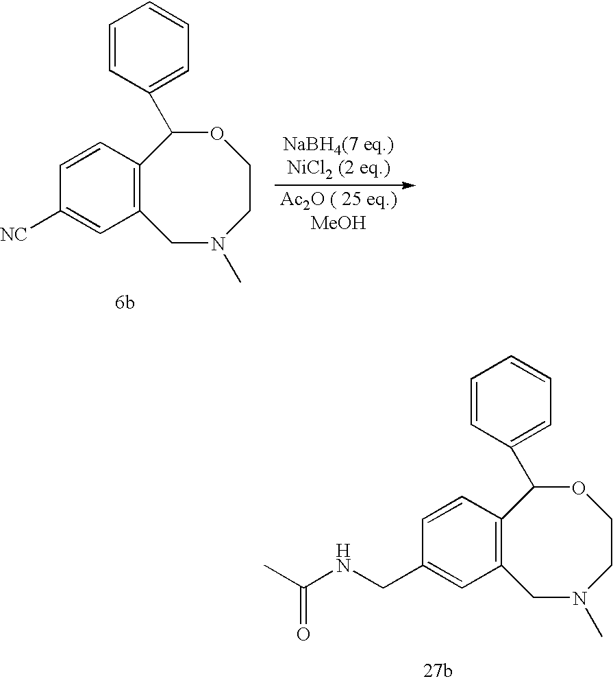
C12=C(C=CC([NC])=C1)C(C1=CC=CC=C1)OCCN(C)C2.C12=C(C=CC(CNC(C)=O)=C1)C(C1=CC=CC=C1)OCCN(C)C2
